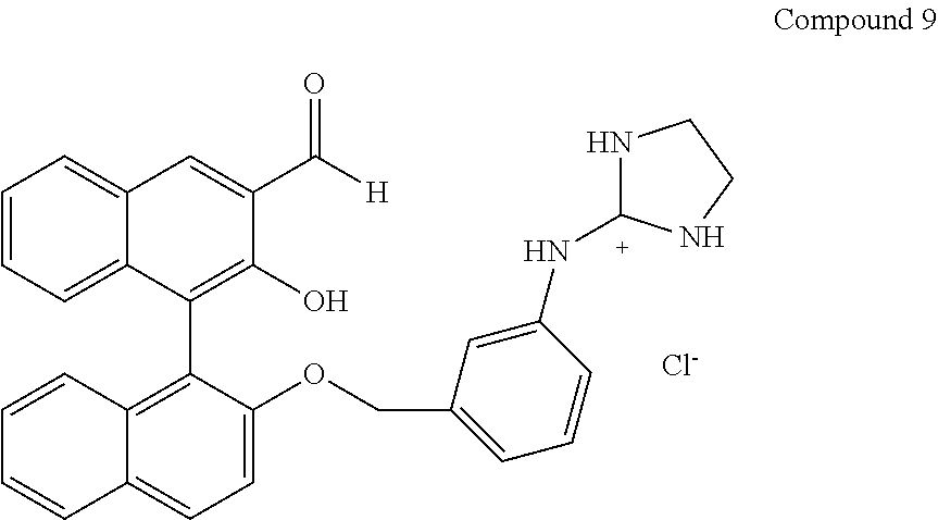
[Cl-].C1=CC=C2C(=C1)C=C(C([H])=O)C(O)=C2C1=C2C(=CC=C1OCC1=CC=CC(N[C+]3NCCN3)=C1)C=CC=C2
